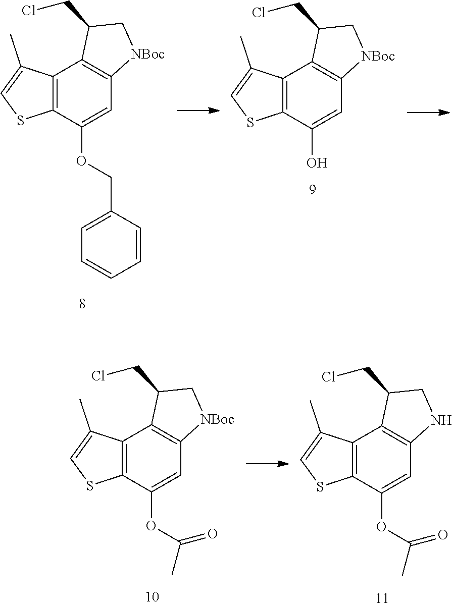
C12=C(C(O)=CC3=C1C(CCl)C[NBoc]3)SC=C2C.C12=C(C(OCC3=CC=CC=C3)=CC3=C1C(CCl)C[NBoc]3)SC=C2C.C12=C(C(OC(=O)C)=CC3=C1C(CCl)C[NBoc]3)SC=C2C.C12=C(C(OC(=O)C)=CC3=C1C(CCl)CN3)SC=C2C
